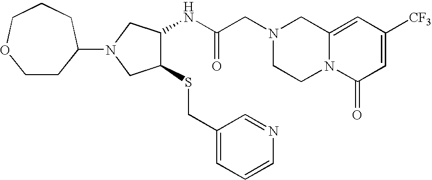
C1CC(N2CC(NC(CN3CCN4C(=CC([CF3])=CC4=O)C3)=O)C(SCC3=CC=CN=C3)C2)CCCO1
